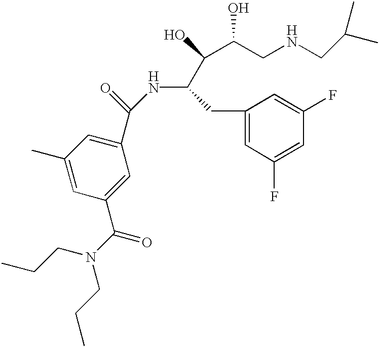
C1(C)=CC(C(N(CCC)CCC)=O)=CC(C(=O)NC(C(C(O)CNCC(C)C)O)CC2=CC(F)=CC(F)=C2)=C1
